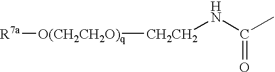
[R7a][O(CH2CH2O)q][CH2CH2]NC(C)=O
